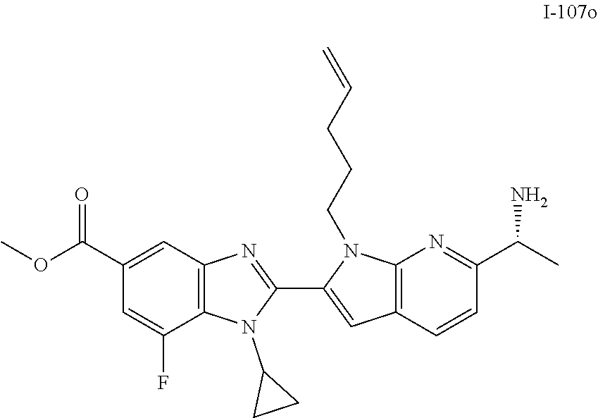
O(C)C(C1=CC2=C(C(F)=C1)N(C1CC1)C(C1=CC3=C(N=C(C(C)N)C=C3)N1CCCC=C)=N2)=O
